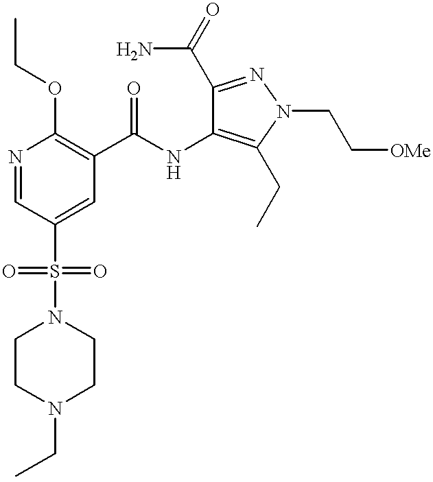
N1=CC(S(=O)(=O)N2CCN(CC)CC2)=CC(C(NC2=C(CC)N(CC[OMe])N=C2C(=O)N)=O)=C1OCC
